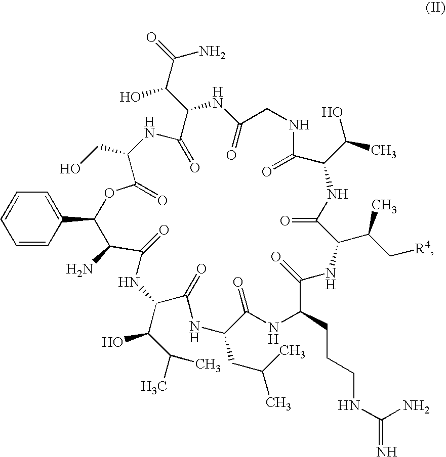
C1=CC=CC(C2C(N)C(=O)NC(C(C(C)C)O)C(=O)NC(CC(C)C)C(=O)NC(CCCNC(=N)N)C(=O)NC(C(C[R4])C)C(=O)NC(C(C)O)C(=O)NCC(=O)NC(C(C(=O)N)O)C(=O)NC(CO)C(=O)O2)=C1
